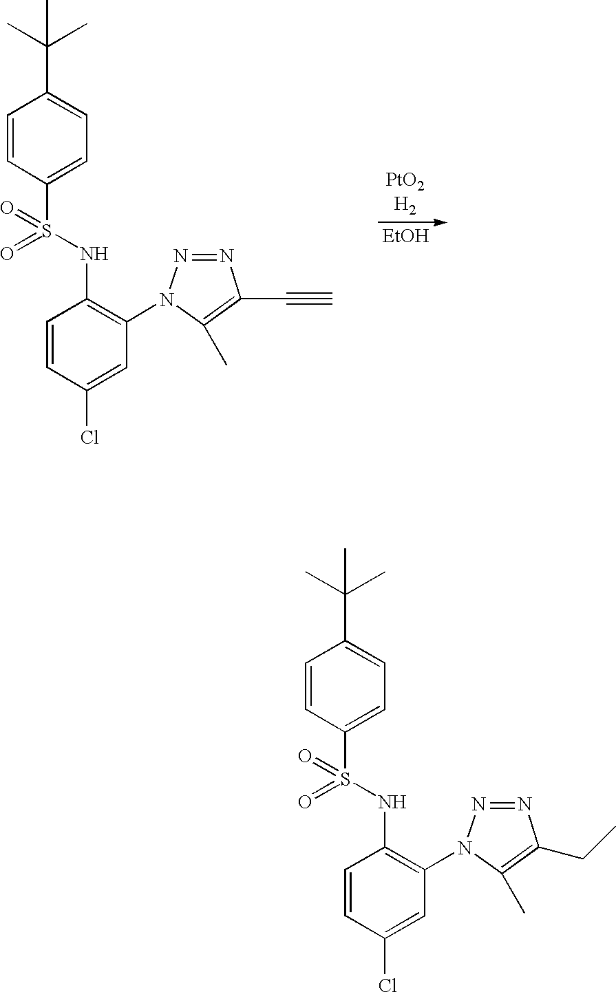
[EtOH].C1=CC(S(NC2=C(N3N=NC(C#C)=C3C)C=C(Cl)C=C2)(=O)=O)=CC=C1C(C)(C)C.C1=CC(S(NC2=C(N3N=NC(CC)=C3C)C=C(Cl)C=C2)(=O)=O)=CC=C1C(C)(C)C
